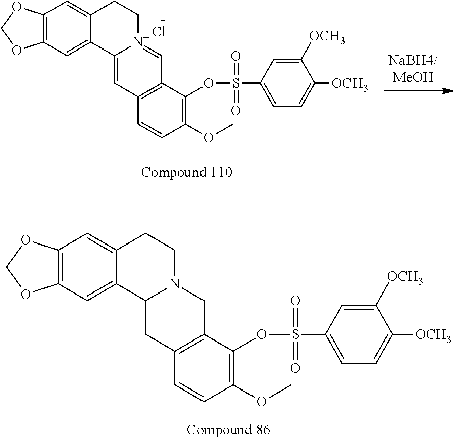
C12=C(C=C3C(=C1)CCN1C3CC3=C(C1)C(OS(=O)(=O)C1=CC=C([OCH3])C([OCH3])=C1)=C(OC)C=C3)OCO2.Cl.C12=C(C=C3C(=C1)CC[N+]1=CC4=C(C=C31)C=CC(OC)=C4OS(=O)(=O)C1=CC=C([OCH3])C([OCH3])=C1)OCO2
